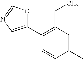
C1(C2=C(CC)C=C(C)C=C2)=CN=CO1
